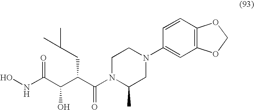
C1=CC2=C(C=C1N1CCN(C(=O)C(C(C(NO)=O)O)CC(C)C)C(C)C1)OCO2
